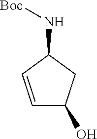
C1=CC(N[Boc])CC1O
